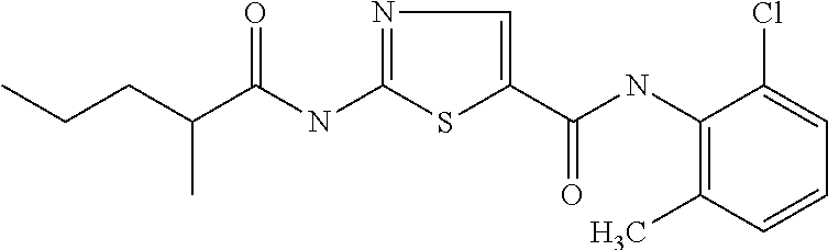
C(NC1=NC=C(C(=O)NC2=C(C)C=CC=C2Cl)S1)(=O)C(CCC)C
